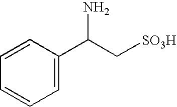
C1=C(C(C[SO3H])N)C=CC=C1
